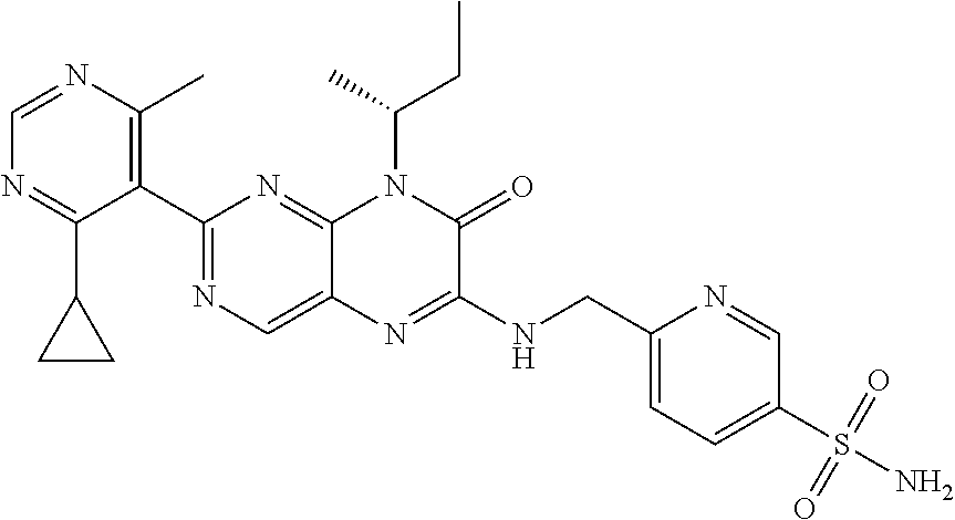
C1=NC(C)=C(C2=NC=C3C(=N2)N(C(CC)C)C(=O)C(NCC2=CC=C(S(=O)(N)=O)C=N2)=N3)C(C2CC2)=N1
